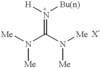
[N+](=C(N([Me])[Me])N([Me])[Me])([H])[Bu(n)]
